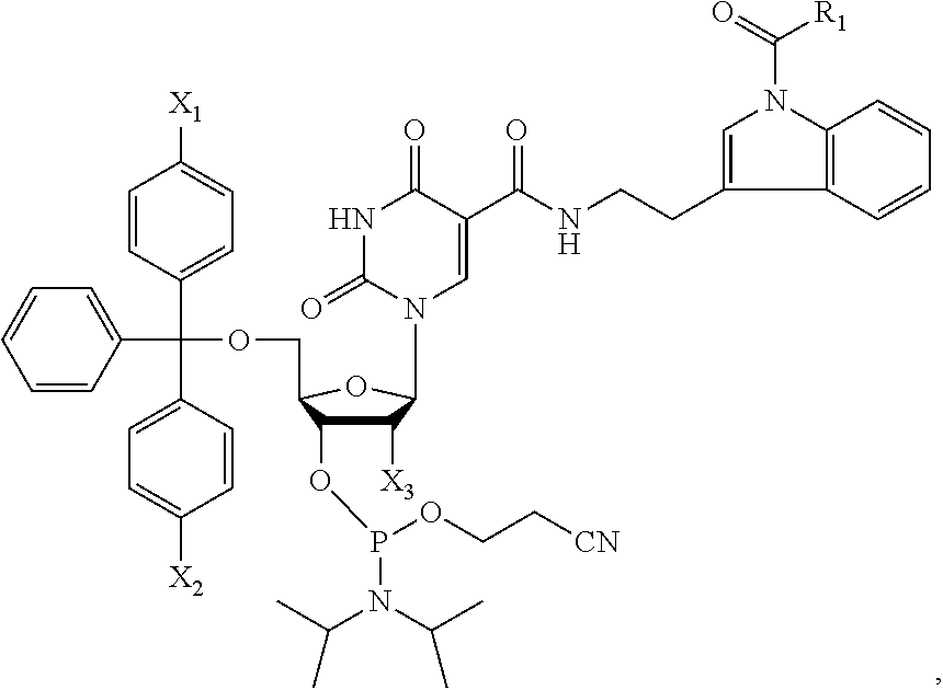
C12=C(C=CC=C1)C(CCNC(=O)C1=CN(C3C([X3])C(OP(OCC[CN])N(C(C)C)C(C)C)C(COC(C4=CC=C([X1])C=C4)(C4=CC=C([X2])C=C4)C4=CC=CC=C4)O3)C(=O)NC1=O)=CN2C(=O)[R1]
